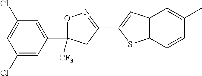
O1C([CF3])(C2=CC(Cl)=CC(Cl)=C2)CC(C2=CC3=C(S2)C=CC(C)=C3)=N1
